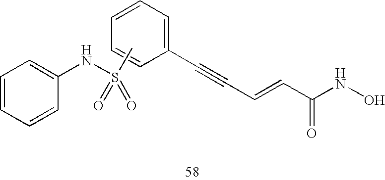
C1=CC=C(C#CC=CC(NO)=O)C=C1.CS(NC1=CC=CC=C1)(=O)=O
